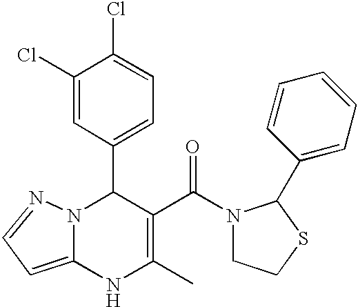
C1(C2N3C(=CC=N3)NC(C)=C2C(=O)N2CCSC2C2=CC=CC=C2)=CC=C(Cl)C(Cl)=C1
